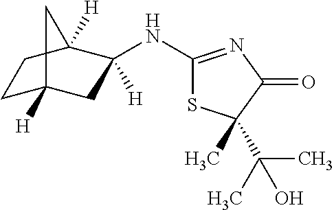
C1C2([H])CC(NC3=NC(=O)C(C)(C(C)(C)O)S3)([H])C([H])(C1)C2
